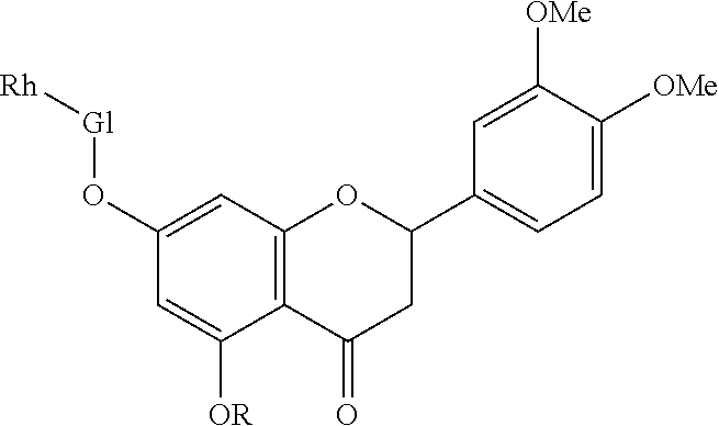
[Rh][Gl]OC1=CC2=C(C([OR])=C1)C(=O)CC(C1=CC=C([OMe])C([OMe])=C1)O2
